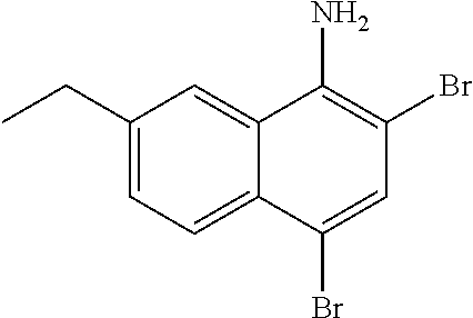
C1(CC)=CC=C2C(=C1)C(N)=C(Br)C=C2Br
